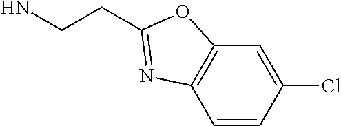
C1=CC(Cl)=CC2=C1N=C(CCN)O2
